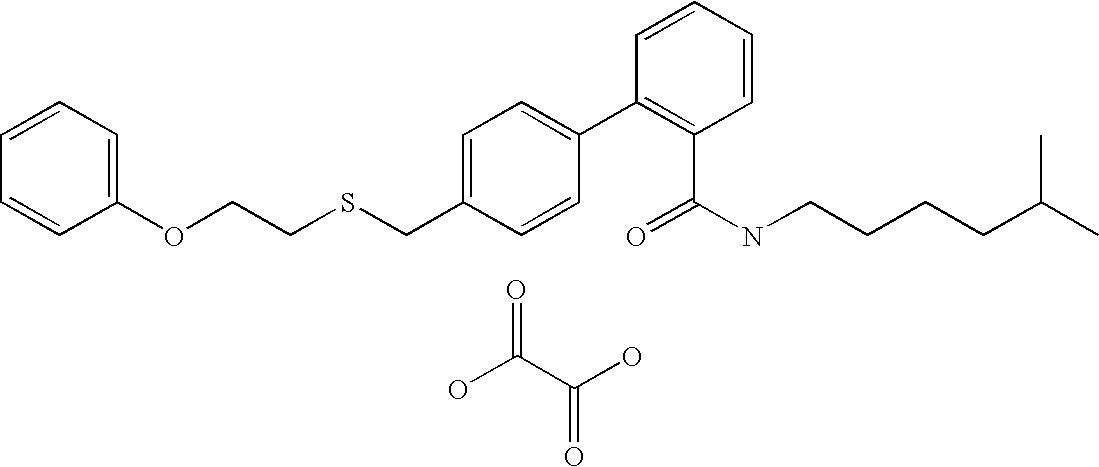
C1(OCCSCC2=CC=C(C3=C(C(NCCCCC(C)C)=O)C=CC=C3)C=C2)=CC=CC=C1.OC(C(O)=O)=O
